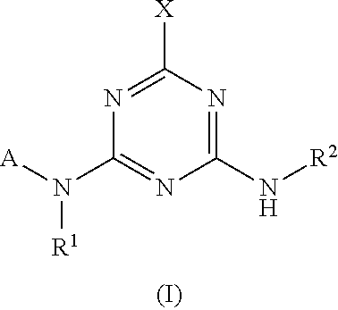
N1=C([X])N=C(N[R2])N=C1N([A])[R1]
